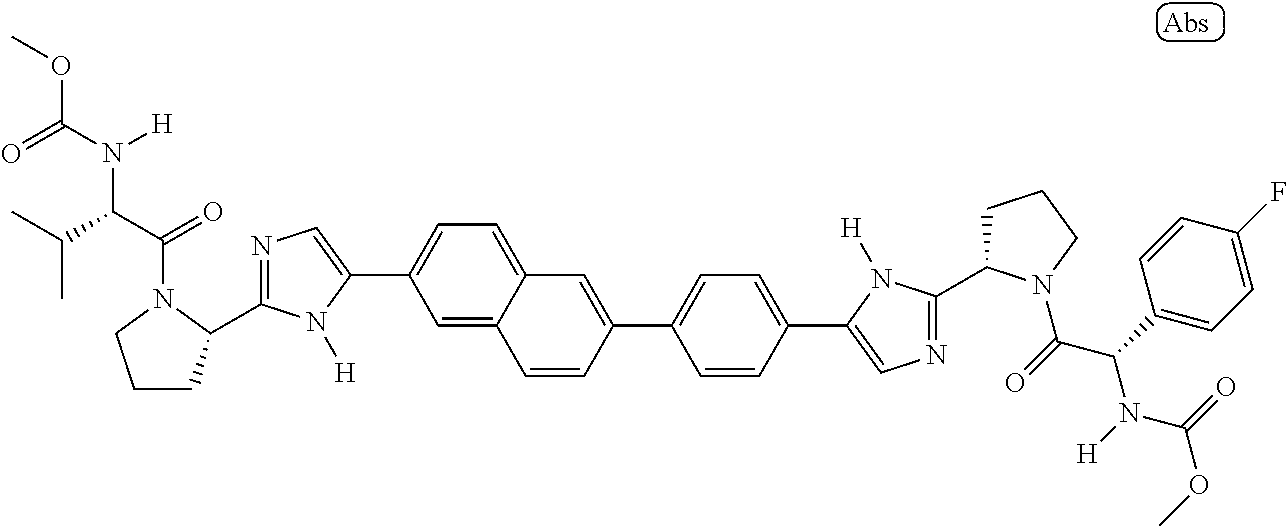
C1(C2=CN=C(C3CCCN3C(=O)C(N([H])C(OC)=O)C(C)C)N2[H])=CC=C2C(=C1)C=CC(C1=CC=C(C3=CN=C(C4CCCN4C(C(N(C(OC)=O)[H])C4=CC=C(F)C=C4)=O)N3[H])C=C1)=C2
